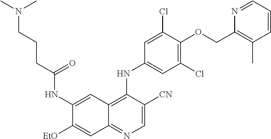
C1=C([CN])C(NC2=CC(Cl)=C(OCC3=C(C)C=CC=N3)C(Cl)=C2)=C2C(=N1)C=C([EtO])C(NC(CCCN(C)C)=O)=C2
